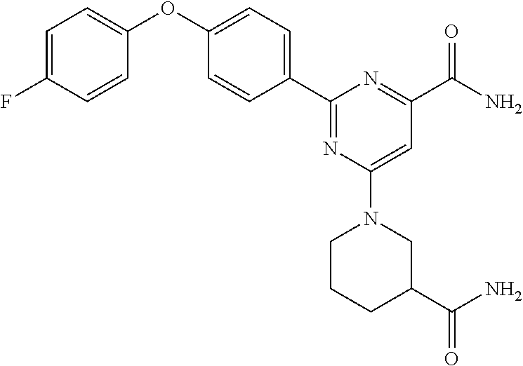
C1=C(F)C=CC(OC2=CC=C(C3=NC(N4CCCC(C(=O)N)C4)=CC(C(N)=O)=N3)C=C2)=C1
